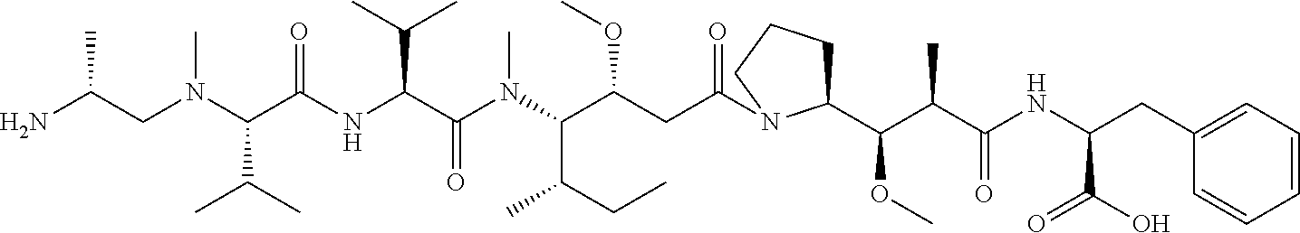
NC(CN(C(C(NC(C(N(C(C(CC(=O)N1C(C(C(C(NC(CC2=CC=CC=C2)C(O)=O)=O)C)OC)CCC1)OC)C(CC)C)C)=O)C(C)C)=O)C(C)C)C)C
